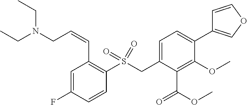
C1=C(F)C=CC(S(CC2=CC=C(C3=COC=C3)C(OC)=C2C(OC)=O)(=O)=O)=C1C=CCN(CC)CC
